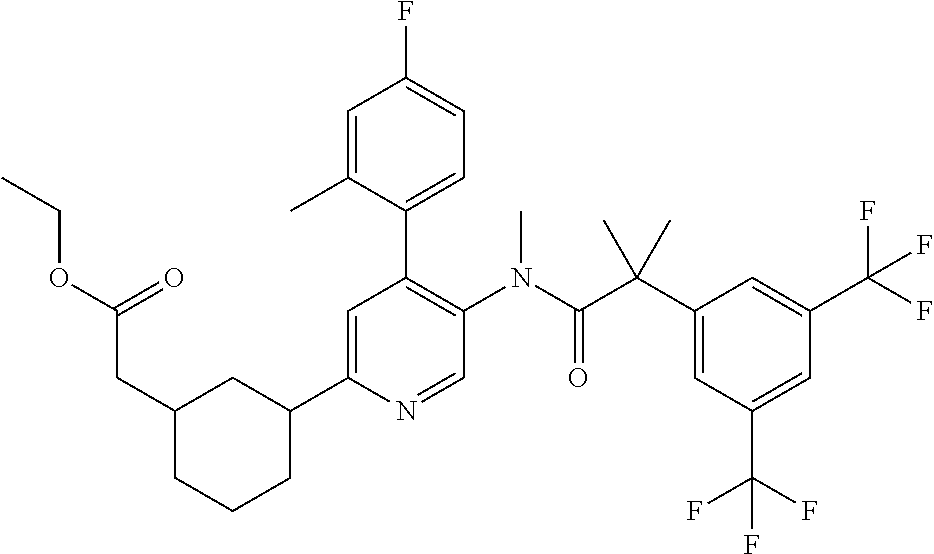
C1(CC(=O)OCC)CC(C2=CC(C3=CC=C(F)C=C3C)=C(N(C(C(C3=CC(C(F)(F)F)=CC(C(F)(F)F)=C3)(C)C)=O)C)C=N2)CCC1
